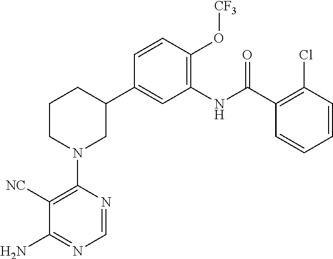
C1([NC])=C(N2CC(C3=CC(NC(C4=C(Cl)C=CC=C4)=O)=C(O[CF3])C=C3)CCC2)N=CN=C1N
